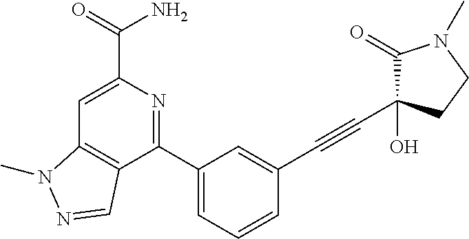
C1=C(C(=O)N)N=C(C2=CC=CC(C#CC3(O)C(=O)N(C)CC3)=C2)C2=C1N(C)N=C2
